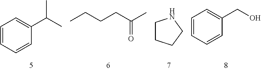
C1=CC=CC(C(C)C)=C1.CCCCC(C)=O.C1CCCN1.C1=CC=CC(CO)=C1
